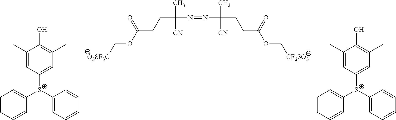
[O3SF3C]COC(CCC(C)([CN])N=NC(CCC(OC[CF2SO3])=O)(C)[CN])=O.C1([S+](C2=CC=CC=C2)C2=CC=CC=C2)=CC(C)=C(O)C(C)=C1.C1([S+](C2=CC=CC=C2)C2=CC=CC=C2)=CC(C)=C(O)C(C)=C1
